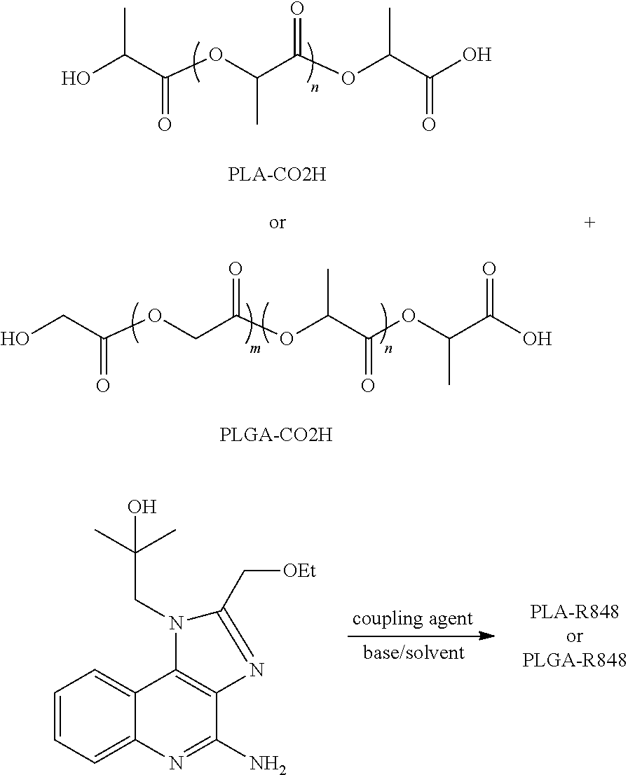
OC(C(OC(C(OC(C(O)=O)C)=O)C)=O)C.OCC(OCC(OC(C(OC(C(O)=O)C)=O)C)=O)=O.C1=CC=C2C(=C1)C1=C(C(N)=N2)N=C(C[OEt])N1CC(C)(C)O
